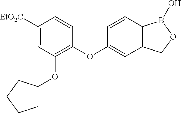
C1([EtO2C])=CC(OC2CCCC2)=C(OC2=CC3=C(C=C2)B(O)OC3)C=C1
